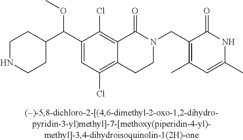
C1NCCC(C(C2=CC(Cl)=C3C(=C2Cl)C(=O)N(CC2=C(C)C=C(C)NC2=O)CC3)OC)C1
